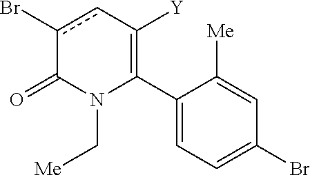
C1(C2=C([Y])cc(Br)C(=O)N2C[Me])=CC=C(Br)C=C1[Me]
